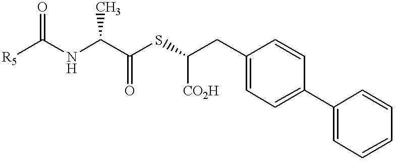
[R5]C(NC(C(SC([CO2H])CC1=CC=C(C2=CC=CC=C2)C=C1)=O)C)=O
